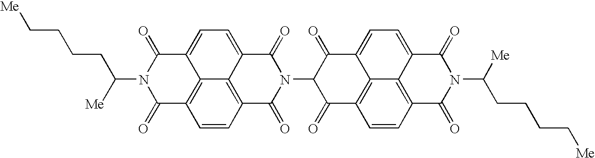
C1=CC2=C3C4=C1C(=O)N(C([Me])CCCC[Me])C(=O)C4=CC=C3C(=O)N(C1C(=O)C3=CC=C4C5=C(C=CC(=C35)C1=O)C(=O)N(C([Me])CCCC[Me])C4=O)C2=O
